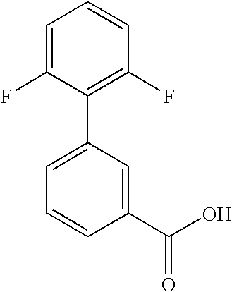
C1(C2=CC=CC(C(O)=O)=C2)=C(F)C=CC=C1F
